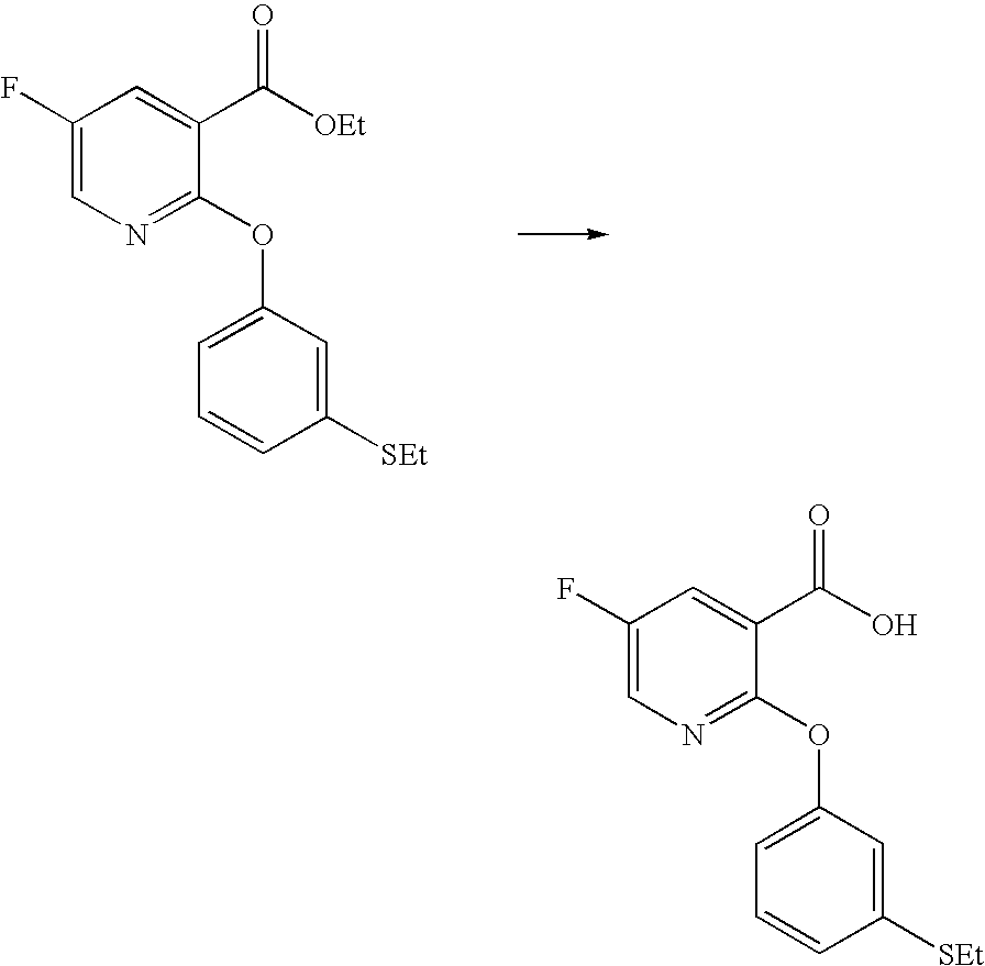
C1(F)=CN=C(OC2=CC=CC([SEt])=C2)C(C(O)=O)=C1.C1(F)=CN=C(OC2=CC=CC([SEt])=C2)C(C([OEt])=O)=C1
